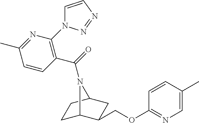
C1C2C(COC3=NC=C(C)C=C3)CC(C1)N2C(=O)C1=C(N2C=CN=N2)N=C(C)C=C1
